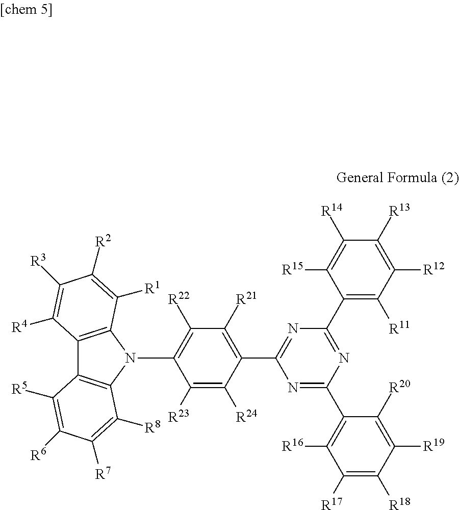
C12=C(N(C3=C([R22])C([R21])=C(C4=NC(C5=C([R11])C([R12])=C([R13])C([R14])=C5[R15])=NC(C5=C([R16])C([R17])=C([R18])C([R19])=C5[R20])=N4)C([R24])=C3[R23])C3=C1C([R5])=C([R6])C([R7])=C3[R8])C([R1])=C([R2])C([R3])=C2[R4]
